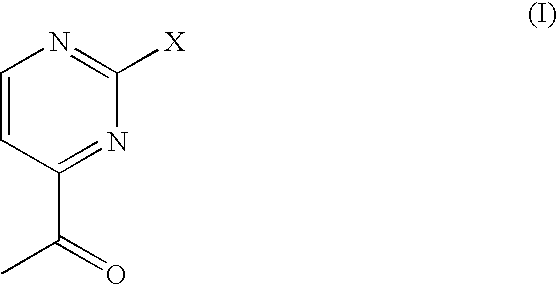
C1=CC(C(C)=O)=NC([X])=N1
